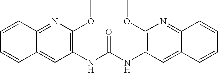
C1(NC(NC2=C(OC)N=C3C(=C2)C=CC=C3)=O)=C(OC)N=C2C(=C1)C=CC=C2
